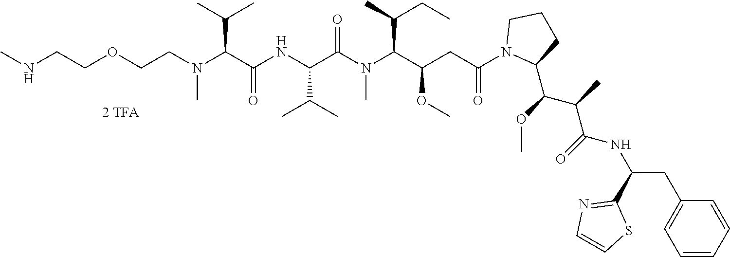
N(CCOCCN(C(C(NC(C(N(C(C(CC(N1C(C(OC)C(C)C(=O)NC(C2=NC=CS2)CC2=CC=CC=C2)CCC1)=O)OC)C(C)CC)C)=O)C(C)C)=O)C(C)C)C)C
